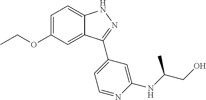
C1=C(OCC)C=C2C(=C1)NN=C2C1=CC=NC(NC(CO)C)=C1
